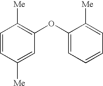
C1=CC([Me])=CC(OC2=CC=CC=C2[Me])=C1[Me]
